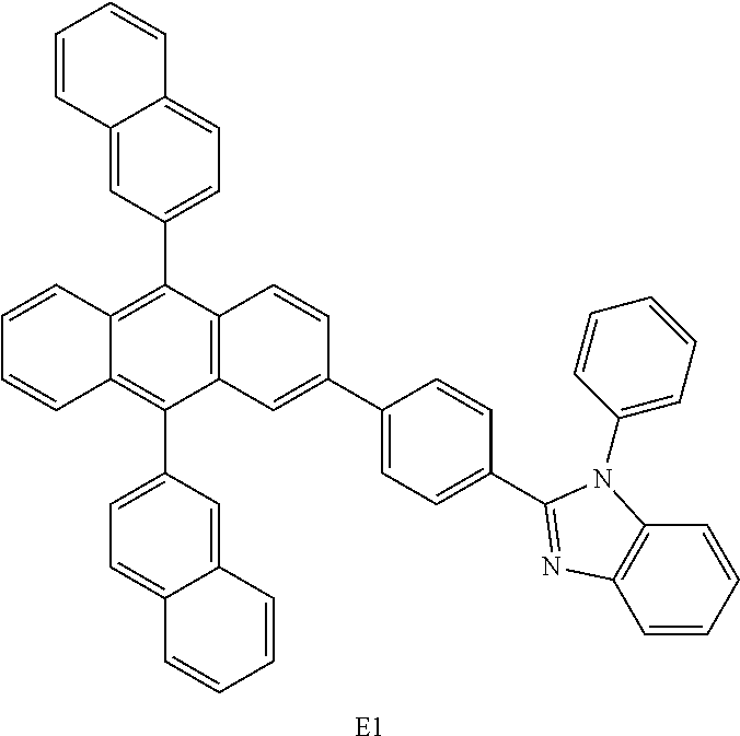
C12=CC(C3=C4C(=C(C5=CC=C6C(=C5)C=CC=C6)C5=C3C=CC(C3=CC=C(C6=NC7=C(C=CC=C7)N6C6=CC=CC=C6)C=C3)=C5)C=CC=C4)=CC=C1C=CC=C2.[E1]
